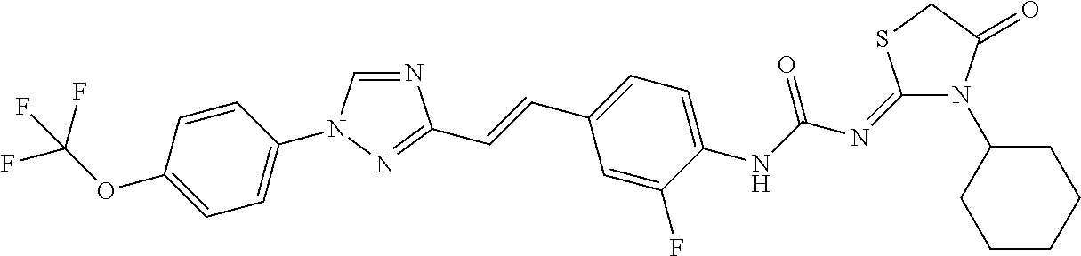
N1=CN(C2=CC=C(OC(F)(F)F)C=C2)N=C1C=CC1=CC=C(NC(N=C2N(C3CCCCC3)C(=O)CS2)=O)C(F)=C1
